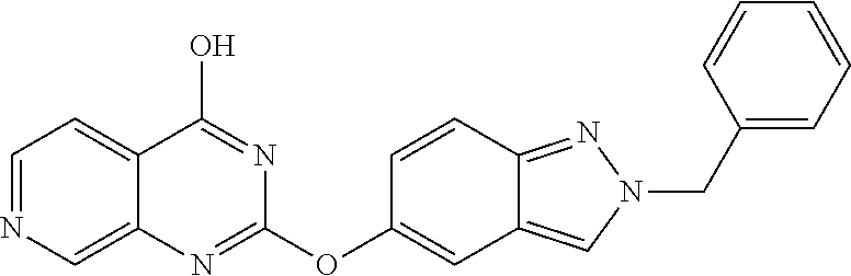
C1=CC2=NN(CC3=CC=CC=C3)C=C2C=C1OC1=NC2=CN=CC=C2C(O)=N1
